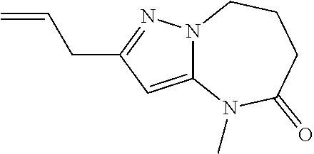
C12=CC(CC=C)=NN1CCCC(=O)N2C
